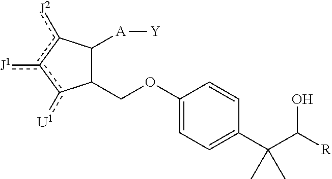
C1(COC2=CC=C(C(C([R])O)(C)C)C=C2)C([A][Y])c([J2])c([J1])c1[U1]
